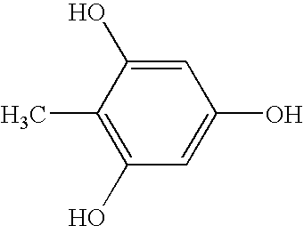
C1=C(O)C(C)=C(O)C=C1O
